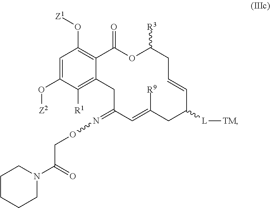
C1=C(O[Z2])C([R1])=C2C(=C1O[Z1])C(=O)OC([R3])CC=CC([L][TM])CC([R9])=CC(=NOCC(N1CCCCC1)=O)C2
